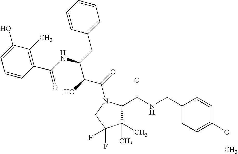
C1(C)(C)C(C(NCC2=CC=C(OC)C=C2)=O)N(C(=O)C(C(NC(C2=C(C)C(O)=CC=C2)=O)CC2=CC=CC=C2)O)CC1(F)F
